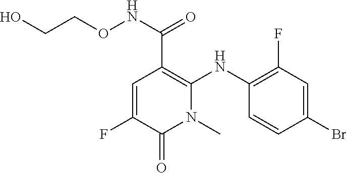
C(C1=C(NC2=C(F)C=C(Br)C=C2)N(C)C(=O)C(F)=C1)(NOCCO)=O
